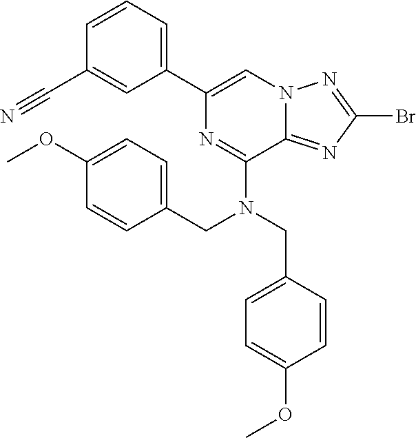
C1=CC(C#N)=CC(C2=CN3C(=NC(Br)=N3)C(N(CC3=CC=C(OC)C=C3)CC3=CC=C(OC)C=C3)=N2)=C1
